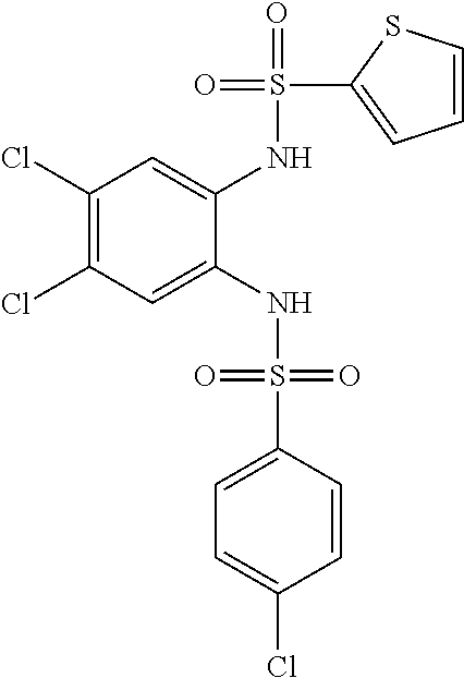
C1(Cl)=C(Cl)C=C(NS(=O)(=O)C2=CC=C(Cl)C=C2)C(NS(=O)(C2=CC=CS2)=O)=C1
